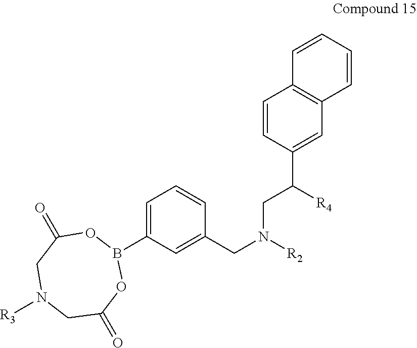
C1=CC2=C(C=C1)C=C(C(CN(CC1=CC(B3OC(=O)CN([R3])CC(=O)O3)=CC=C1)[R2])[R4])C=C2
